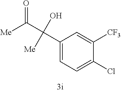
C1(C(C([Me])=O)(O)[Me])=CC=C(Cl)C([CF3])=C1
